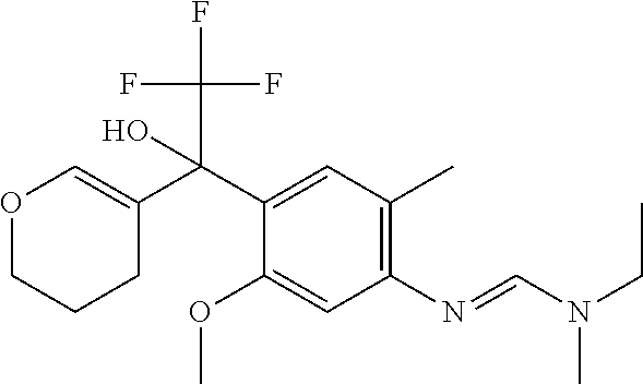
C1(OC)=CC(N=CN(CC)C)=C(C)C=C1C(C1=COCCC1)(C(F)(F)F)O
